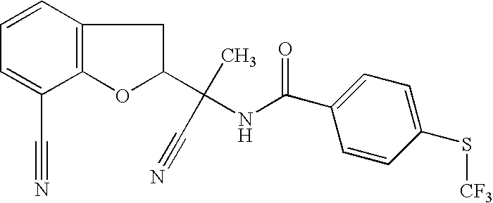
C1=CC2=C(C(C#N)=C1)OC(C(C)(C#N)NC(=O)C1=CC=C(S[CF3])C=C1)C2
